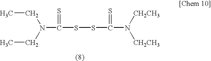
S(SC(N([CH2CH3])[CH2CH3])=S)C(N(CC)CC)=S
